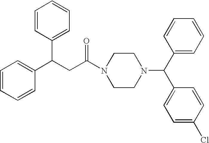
C1=CC=CC(C(CC(N2CCN(C(C3=CC=CC=C3)C3=CC=C(Cl)C=C3)CC2)=O)C2=CC=CC=C2)=C1
